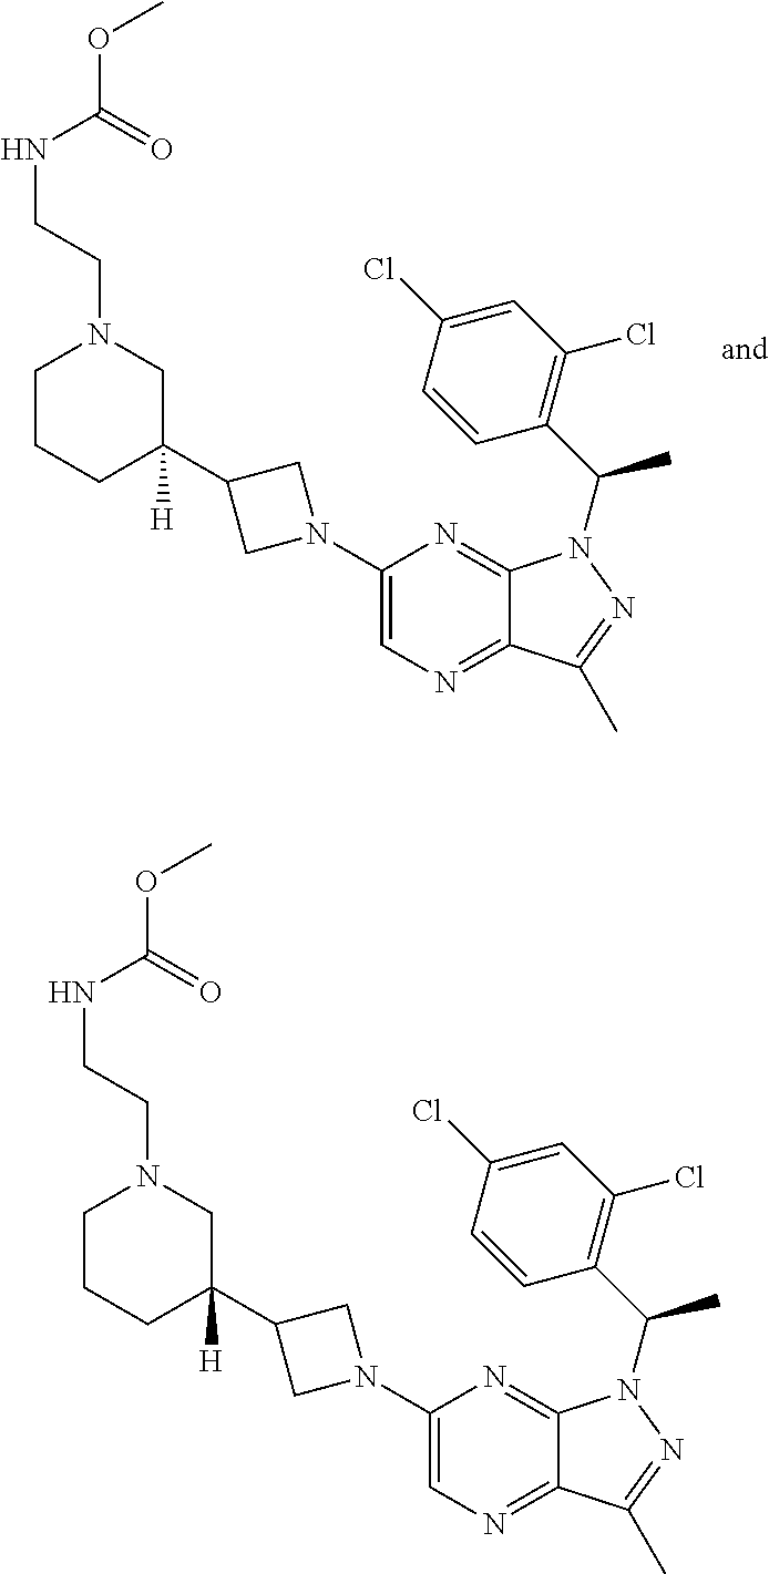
C1CCC(C2CN(C3=CN=C4C(=N3)N(C(C3=C(Cl)C=C(Cl)C=C3)C)N=C4C)C2)([H])CN1CCNC(=O)OC.C1CCC(C2CN(C3=CN=C4C(=N3)N(C(C3=C(Cl)C=C(Cl)C=C3)C)N=C4C)C2)([H])CN1CCNC(=O)OC
